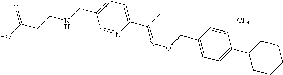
C1=NC(C(C)=NOCC2=CC=C(C3CCCCC3)C([CF3])=C2)=CC=C1CNCCC(O)=O
